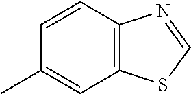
C1=CC2=C(C=C1C)SC=N2
